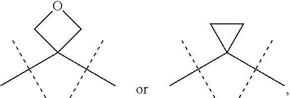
C1CC1(C(C)(C)C)C(C)(C)C.O1CC(C(C)(C)C)(C(C)(C)C)C1
